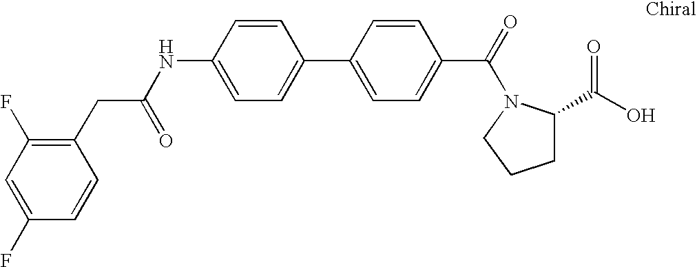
N(C1=CC=C(C2=CC=C(C(=O)N3C(C(O)=O)CCC3)C=C2)C=C1)C(=O)CC1=C(F)C=C(F)C=C1
